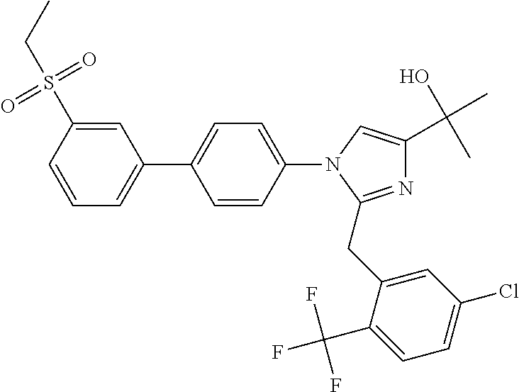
C1(C2=CC=CC(S(CC)(=O)=O)=C2)=CC=C(N2C(CC3=CC(Cl)=CC=C3C(F)(F)F)=NC(C(O)(C)C)=C2)C=C1
